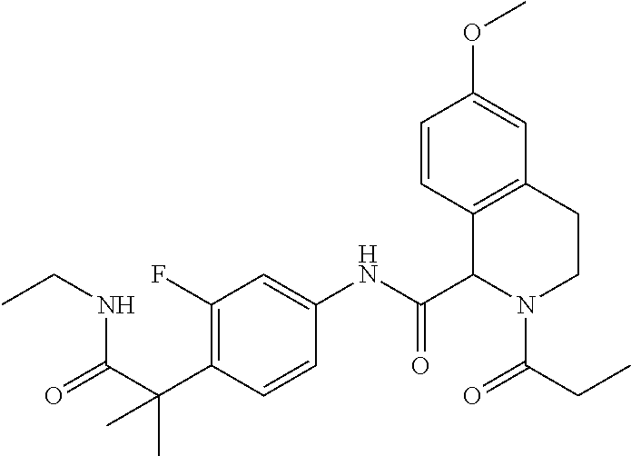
C1(F)=C(C(C(=O)NCC)(C)C)C=CC(NC(C2C3=C(CCN2C(=O)CC)C=C(OC)C=C3)=O)=C1
